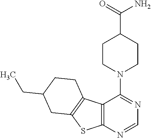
C12=C(N=CN=C1N1CCC(C(=O)N)CC1)SC1=C2CCC(CC)C1
